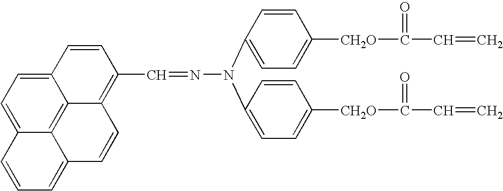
C12=CC=C3C4=C1C(=C(C=NN(C1=CC=C([CH2O]C(=O)C=C)C=C1)C1=CC=C([CH2O]C(=O)C=C)C=C1)C=C2)C=CC4=CC=C3
